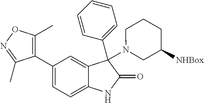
C1=C(C2=C(C)ON=C2C)C=C2C(=C1)NC(=O)C2(C1=CC=CC=C1)N1CC([NHBox])CCC1
